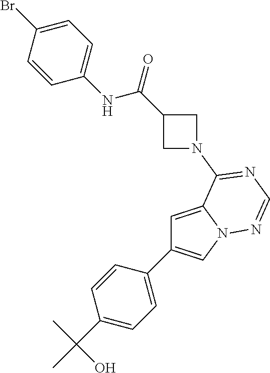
C1=C2N(C=C1C1=CC=C(C(C)(C)O)C=C1)N=CN=C2N1CC(C(=O)NC2=CC=C(Br)C=C2)C1
